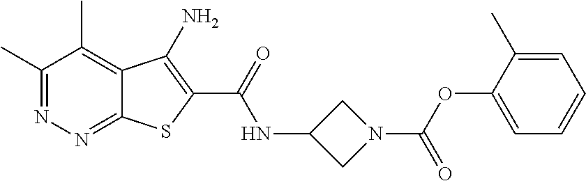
C1(C)=NN=C2C(=C1C)C(N)=C(C(=O)NC1CN(C(OC3=CC=CC=C3C)=O)C1)S2
